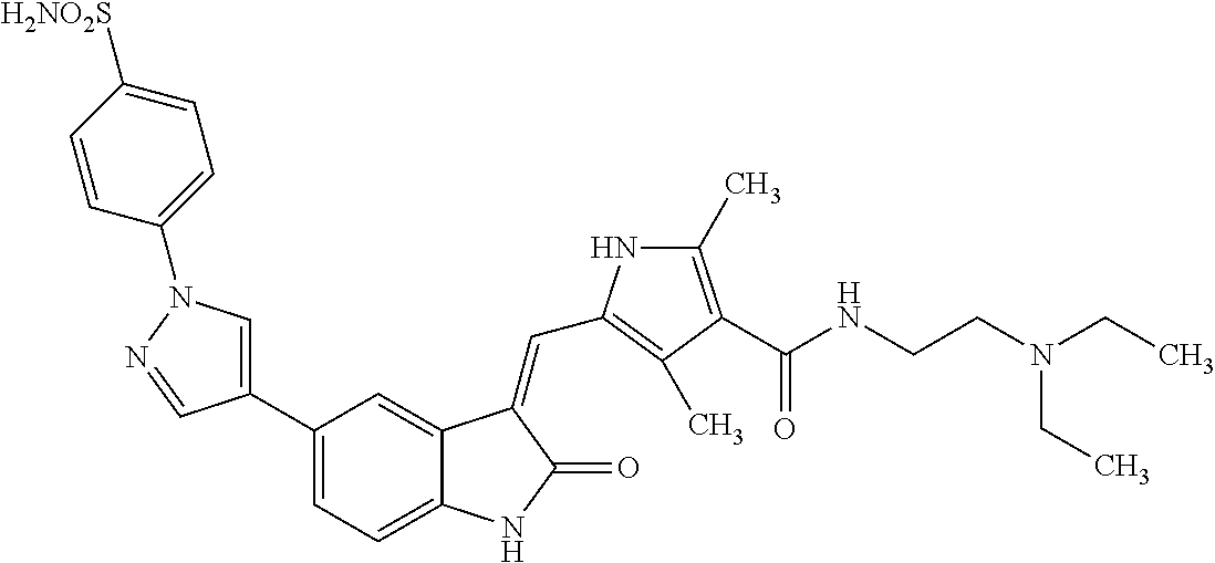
C1=C(C2=CC=C3C(=C2)C(=CC2=C(C)C(C(NCCN(CC)CC)=O)=C(C)N2)C(=O)N3)C=NN1C1=CC=C([H2NO2S])C=C1
